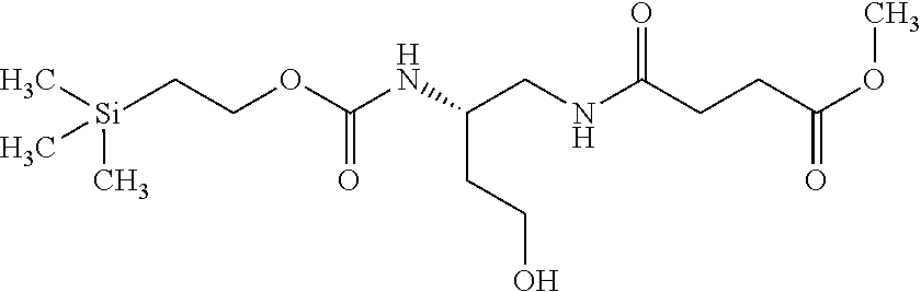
[Si](CCOC(NC(CNC(CCC(OC)=O)=O)CCO)=O)(C)(C)C
